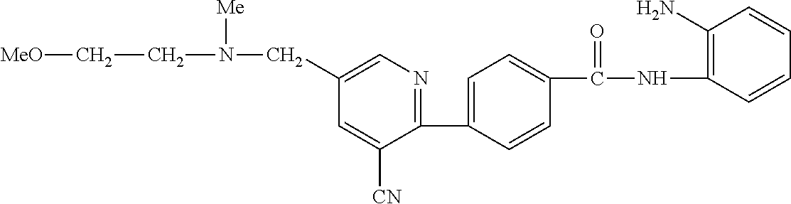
C1(C2=CC=C(C(NC3=C(N)C=CC=C3)=O)C=C2)=NC=C(CN([Me])CC[MeO])C=C1[CN]
